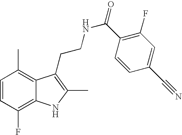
C1=CC(F)=C2C(=C1C)C(CCNC(=O)C1=C(F)C=C(C#N)C=C1)=C(C)N2
